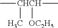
C[CHCH](C)([OC2H5])C
